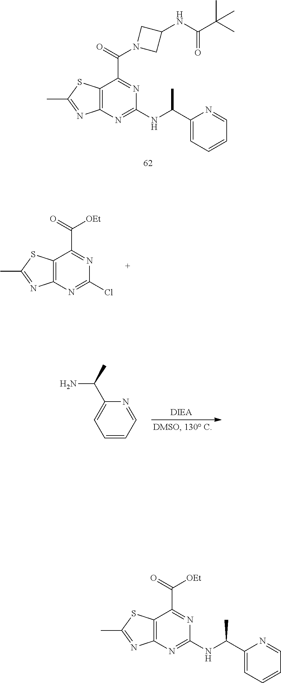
C12=C(N=C(NC(C3=CC=CC=N3)C)N=C1C(=O)N1CC(NC(C(C)(C)C)=O)C1)N=C(C)S2.C12=C(N=C(Cl)N=C1C(=O)[OEt])N=C(C)S2.C1=CC=NC(C(C)N)=C1.C12=C(N=C(NC(C3=CC=CC=N3)C)N=C1C(=O)[OEt])N=C(C)S2
